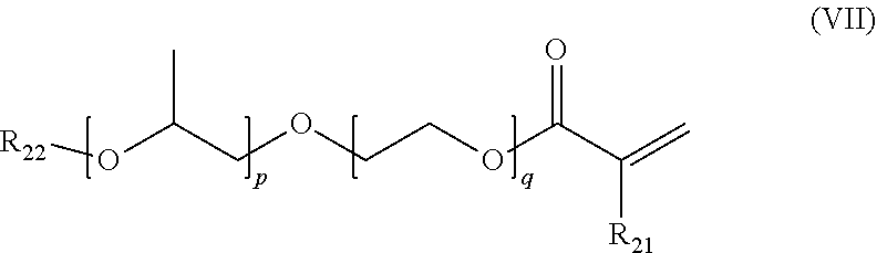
O(C(COCCOC(C(=C)[R21])=O)C)[R22]
